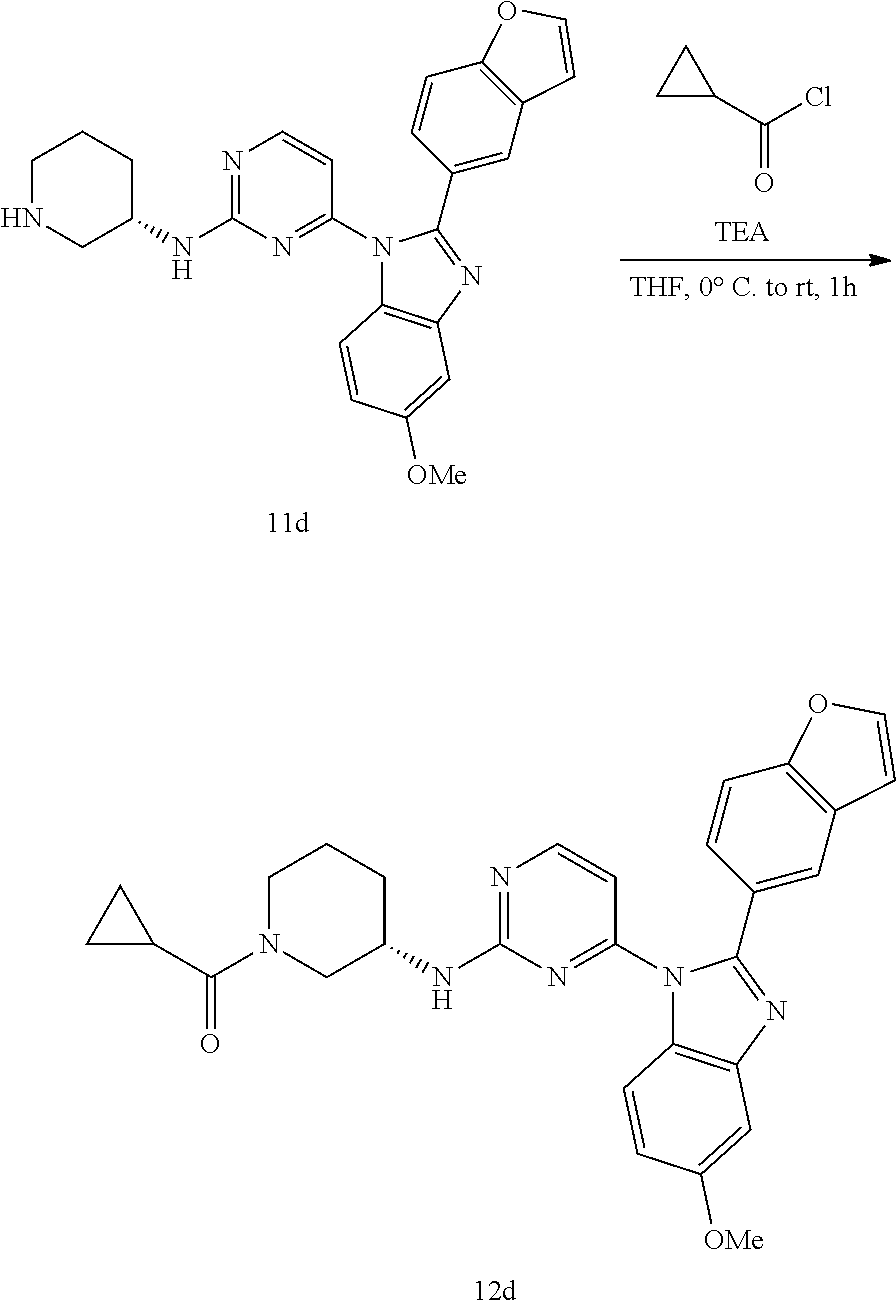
C(=O)(C1CC1)Cl.N1(C2=NC(NC3CCCNC3)=NC=C2)C2=C(N=C1C1=CC3=C(C=C1)OC=C3)C=C([OMe])C=C2.N1(C2=NC(NC3CCCN(C(C4CC4)=O)C3)=NC=C2)C2=C(N=C1C1=CC3=C(C=C1)OC=C3)C=C([OMe])C=C2
